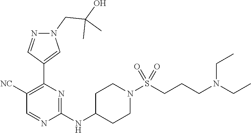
C1(NC2CCN(S(CCCN(CC)CC)(=O)=O)CC2)=NC(C2=CN(CC(O)(C)C)N=C2)=C([NC])C=N1
